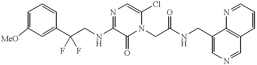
C1=C([MeO])C=C(C(CNC2=NC=C(Cl)N(CC(=O)NCC3=CN=CC4=C3N=CC=C4)C2=O)(F)F)C=C1
